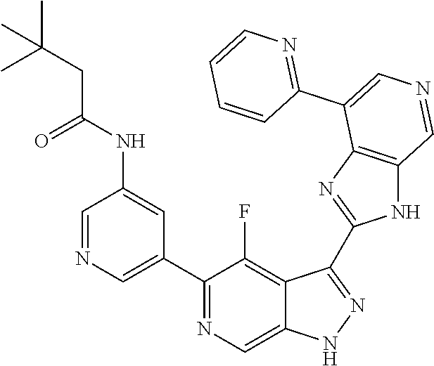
C1(C2=CN=CC(NC(=O)CC(C)(C)C)=C2)=NC=C2C(=C1F)C(C1=NC3=C(N1)C=NC=C3C1=NC=CC=C1)=NN2
